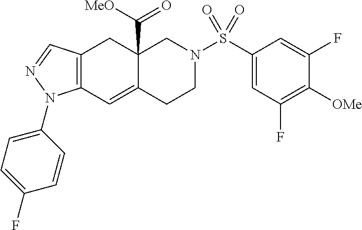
C12(C([MeO])=O)C(=CC3=C(C1)C=NN3C1=CC=C(F)C=C1)CCN(S(C1=CC(F)=C([OMe])C(F)=C1)(=O)=O)C2
